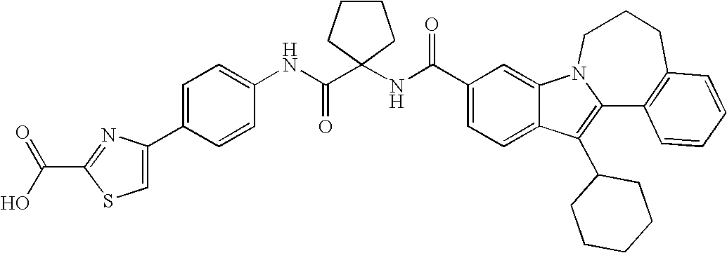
C1(C(NC2(C(NC3=CC=C(C4=CSC(C(O)=O)=N4)C=C3)=O)CCCC2)=O)=CC=C2C(=C1)N1C(=C2C2CCCCC2)C2=C(CCC1)C=CC=C2
